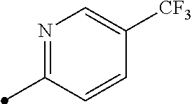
N1=C(C)C=CC([CF3])=C1
